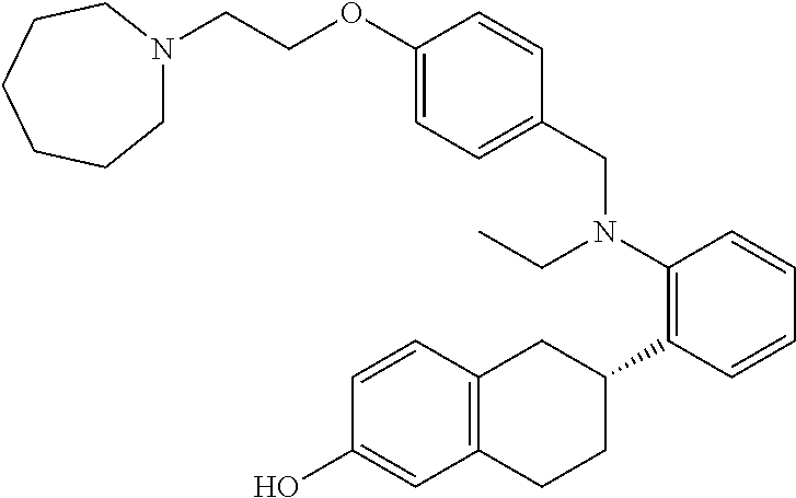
C1(O)=CC2=C(C=C1)CC(C1=C(N(CC)CC3=CC=C(OCCN4CCCCCC4)C=C3)C=CC=C1)CC2
